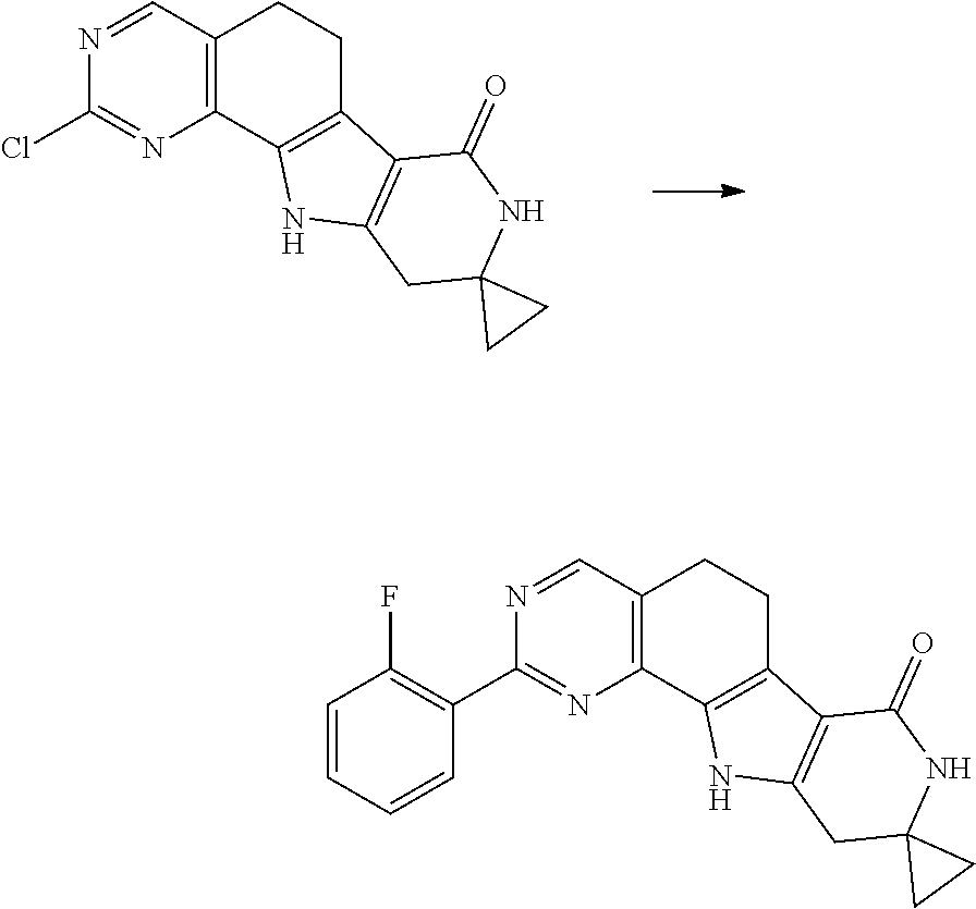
N1=CC2=C(N=C1Cl)C1=C(CC2)C2=C(N1)CC1(NC2=O)CC1.N1=CC2=C(N=C1C1=C(F)C=CC=C1)C1=C(CC2)C2=C(N1)CC1(NC2=O)CC1
